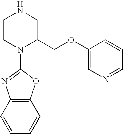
C1CN(C2=NC3=C(O2)C=CC=C3)C(COC2=CN=CC=C2)CN1
